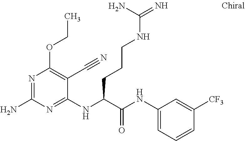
C1(NC(C(NC2=CC=CC([CF3])=C2)=O)CCCNC(=N)N)=NC(N)=NC(OCC)=C1C#N
